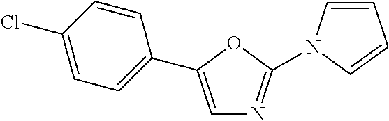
C1=C(C2=CC=C(Cl)C=C2)OC(N2C=CC=C2)=N1
